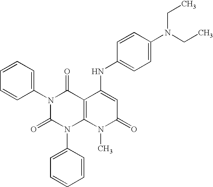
N1(C2=CC=CC=C2)C(=O)N(C2=CC=CC=C2)C2=C(C1=O)C(NC1=CC=C(N(CC)CC)C=C1)=CC(=O)N2C
